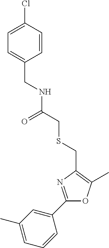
C1=C(C)C=C(C2=NC(CSCC(NCC3=CC=C(Cl)C=C3)=O)=C(C)O2)C=C1
